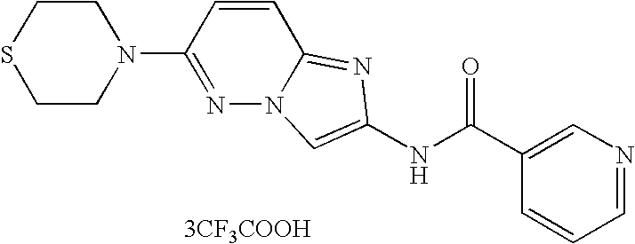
[3CF3COOH].C1=CC=NC=C1C(NC1=CN2N=C(N3CCSCC3)C=CC2=N1)=O
